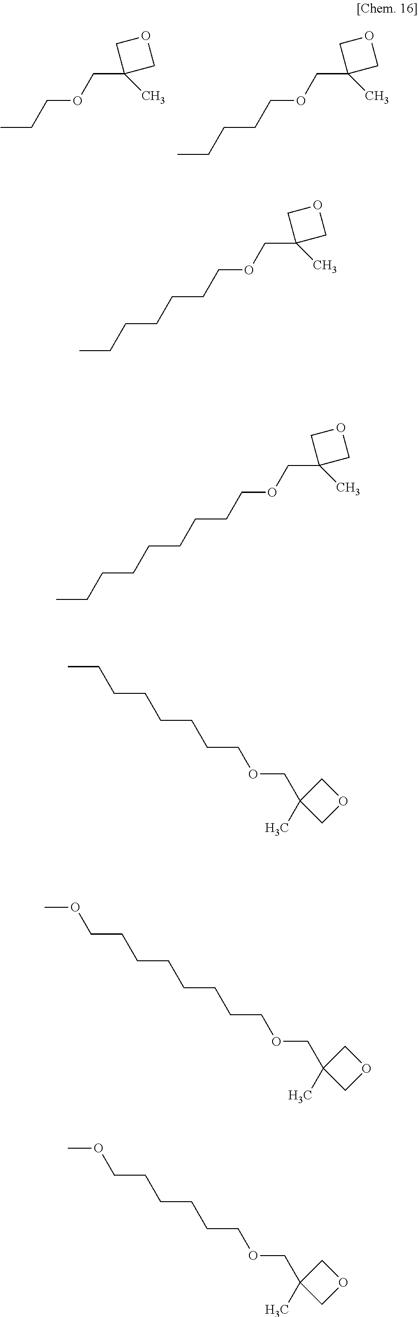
CCCOCC1(C)COC1.C(CCOCC1(C)COC1)CC.C(CCOCC1(C)COC1)CCCC.C(CCOCC1(C)COC1)CCCCCC.C(COCC1(C)COC1)CCCCCC.C(COCC1(C)COC1)CCCCCCOC.C(COCC1(C)COC1)CCCCOC
